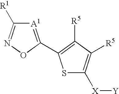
[A1]1=C(C2=C([R5])C([R5])=C([X][Y])S2)ON=C1[R1]
